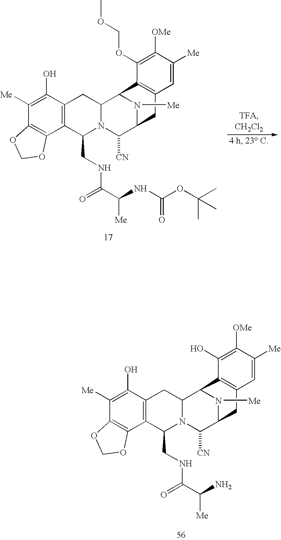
C1([Me])=C(O)C2=C(C3=C1OCO3)C(CNC(C(N)[Me])=O)N1C(C2)C2N([Me])C(C1[CN])CC1=C2C(O)=C([OMe])C([Me])=C1.C1([Me])=C(O)C2=C(C3=C1OCO3)C(CNC(=O)C(NC(OC(C)(C)C)=O)[Me])N1C(C2)C2N([Me])C(C1[CN])CC1=C2C(OCOC)=C([OMe])C([Me])=C1
